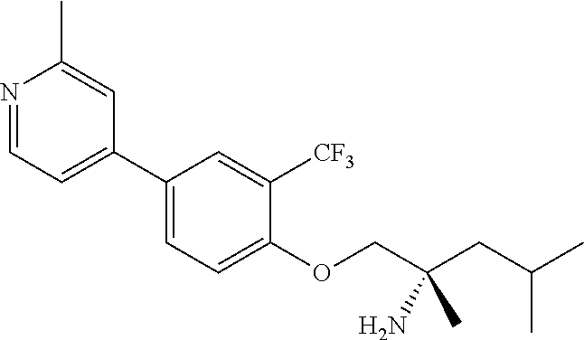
N1=CC=C(C2=CC=C(OCC(CC(C)C)(N)C)C([CF3])=C2)C=C1C
